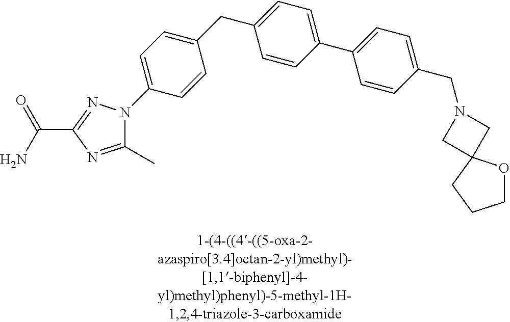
C1(CC2=CC=C(C3=CC=C(CN4CC5(C4)OCCC5)C=C3)C=C2)=CC=C(N2C(C)=NC(C(N)=O)=N2)C=C1
